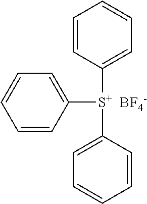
C1=CC([S+](C2=CC=CC=C2)C2=CC=CC=C2)=CC=C1.[BF4-]
